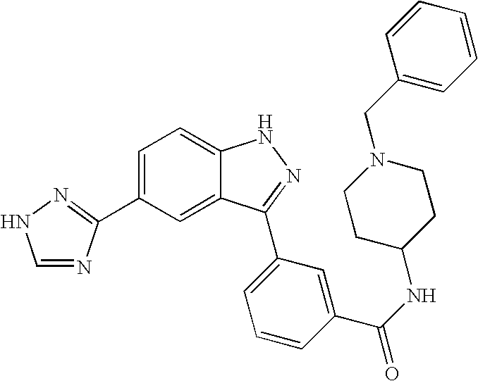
C1=C(C2=NNC=N2)C=C2C(=C1)NN=C2C1=CC=CC(C(NC2CCN(CC3=CC=CC=C3)CC2)=O)=C1
